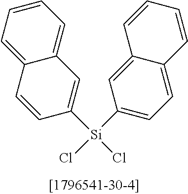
C1=C2C(=CC=C1)C=C([Si](C1=CC=C3C=CC=CC3=C1)(Cl)Cl)C=C2
